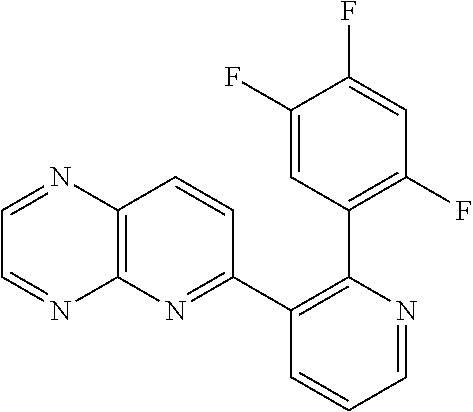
C1=NC(C2=C(F)C=C(F)C(F)=C2)=C(C2=NC3=C(C=C2)N=CC=N3)C=C1
